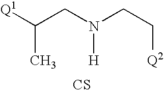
C(CN(CC[Q2])[H])(C)[Q1].[CS]
